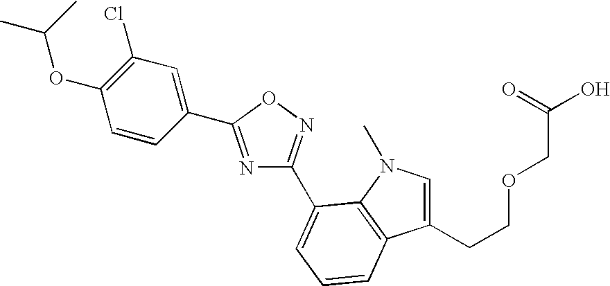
C1(OC(C)C)=C(Cl)C=C(C2=NC(C3=CC=CC4=C3N(C)C=C4CCOCC(O)=O)=NO2)C=C1
